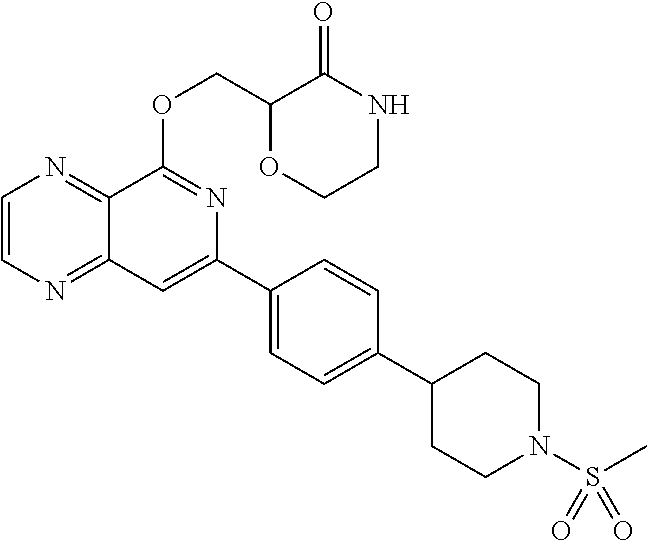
C1=CN=C2C(=N1)C(OCC1OCCNC1=O)=NC(C1=CC=C(C3CCN(S(C)(=O)=O)CC3)C=C1)=C2
